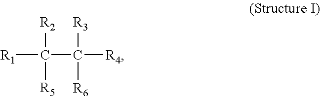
[R2]C([R5])(C([R4])([R3])[R6])[R1]
